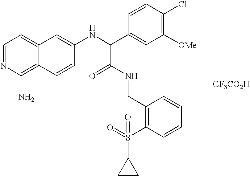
C1=NC(N)=C2C(=C1)C=C(NC(C1=CC([OMe])=C(Cl)C=C1)C(=O)NCC1=C(S(=O)(C3CC3)=O)C=CC=C1)C=C2.[CF3CO2H]
